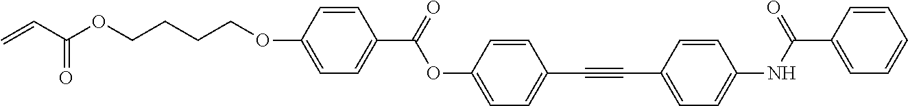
C=CC(OCCCCOC1=CC=C(C(=O)OC2=CC=C(C#CC3=CC=C(NC(C4=CC=CC=C4)=O)C=C3)C=C2)C=C1)=O
